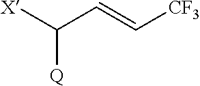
[Q]C([X])C=C[CF3]
